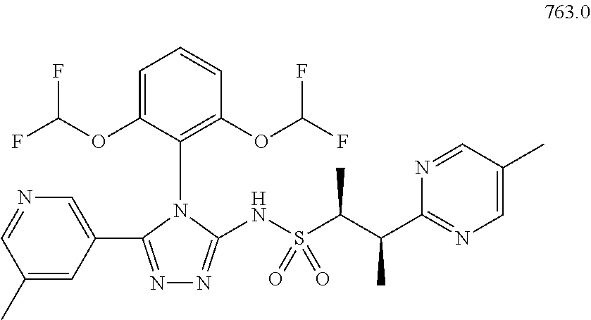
N(S(=O)(C(C(C1=NC=C(C)C=N1)C)C)=O)C1=NN=C(C2=CN=CC(C)=C2)N1C1=C(OC(F)F)C=CC=C1OC(F)F
